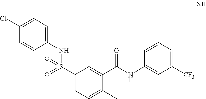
C1=CC(NS(C2=CC=C(C)C(C(NC3=CC([CF3])=CC=C3)=O)=C2)(=O)=O)=CC=C1Cl
